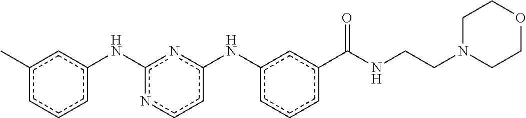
c1cc(Nc2nc(Nc3cc(C)ccc3)ncc2)cc(C(NCCN2CCOCC2)=O)c1
